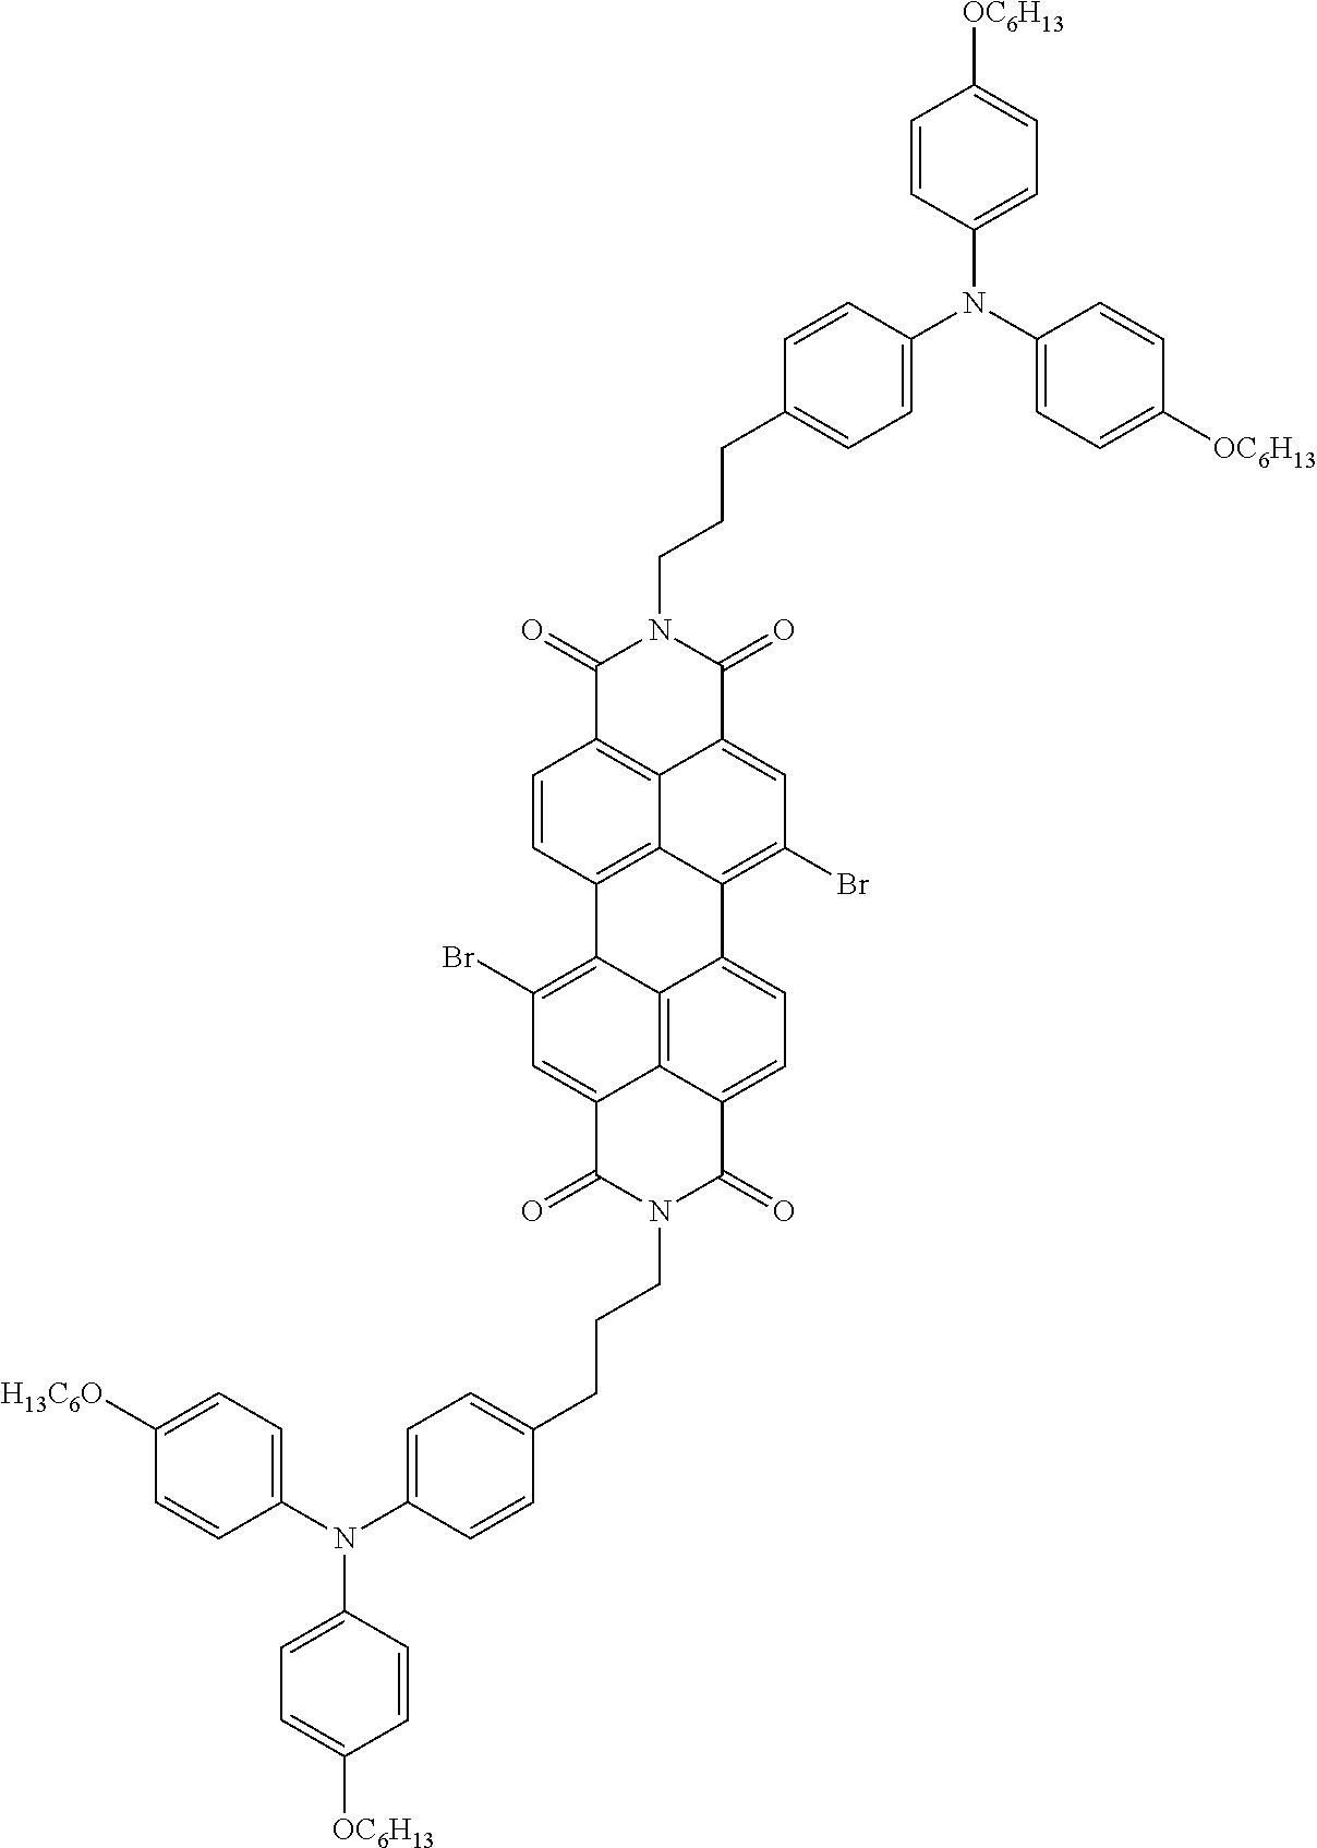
C1=CC2=C3C4=C1C(=O)N(CCCC1=CC=C(N(C5=CC=C([OC6H13])C=C5)C5=CC=C([OC6H13])C=C5)C=C1)C(=O)C4=CC(Br)=C3C1=CC=C3C4=C1C2=C(Br)C=C4C(=O)N(CCCC1=CC=C(N(C2=CC=C([OC6H13])C=C2)C2=CC=C([H13C6O])C=C2)C=C1)C3=O
